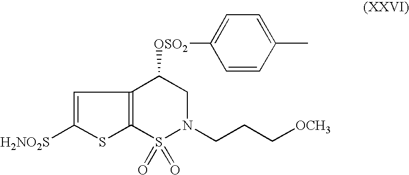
C1([H2NO2S])=CC2=C(S1)S(=O)(=O)N(CCC[OCH3])CC2[OSO2]C1=CC=C(C)C=C1
